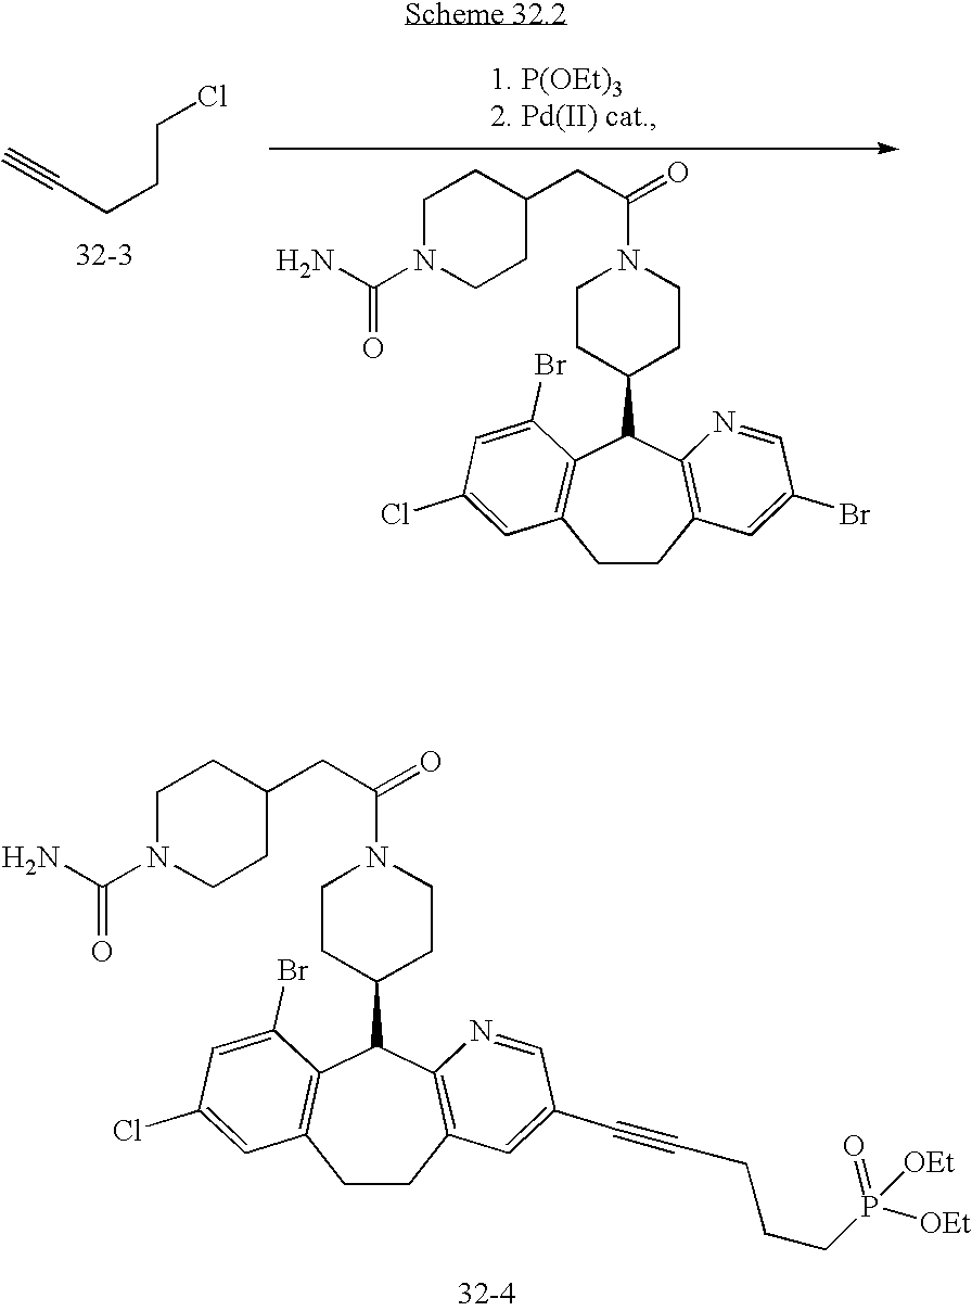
C(CCCCl)#C.C1N(C(N)=O)CCC(CC(N2CCC(C3C4=C(CCC5=C3C(Br)=CC(Cl)=C5)C=C(Br)C=N4)CC2)=O)C1.C1N(C(N)=O)CCC(CC(N2CCC(C3C4=C(CCC5=C3C(Br)=CC(Cl)=C5)C=C(C#CCCCP([OEt])(=O)[OEt])C=N4)CC2)=O)C1
